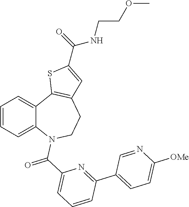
C1=CC=C2C(=C1)C1=C(CCN2C(C2=CC=CC(C3=CC=C([OMe])N=C3)=N2)=O)C=C(C(NCCOC)=O)S1
